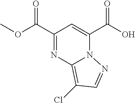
C1(C(OC)=O)=NC2=C(Cl)C=NN2C(C(O)=O)=C1
